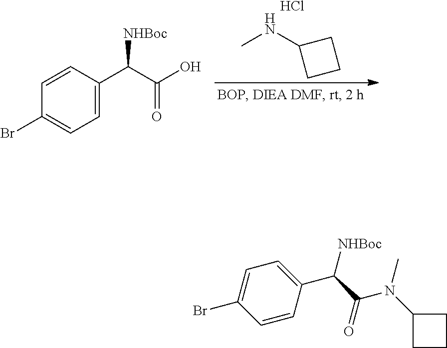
CNC1CCC1.Cl.C1=C(C(C(O)=O)[NHBoc])C=CC(Br)=C1.C1=CC(Br)=CC=C1C(C(N(C1CCC1)C)=O)[NHBoc]
